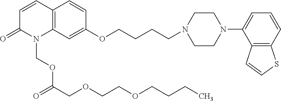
C12=C(C=C(OCCCCN3CCN(C4=CC=CC5=C4C=CS5)CC3)C=C1)N(COC(COCCOCCCC)=O)C(=O)C=C2
